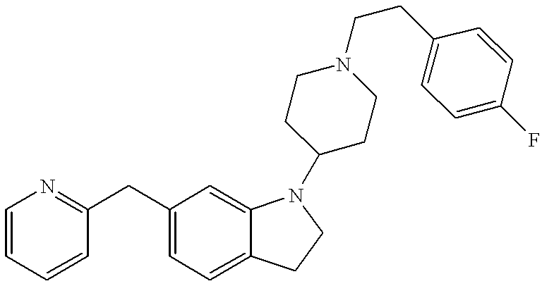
C1(CC2=NC=CC=C2)=CC=C2C(=C1)N(C1CCN(CCC3=CC=C(F)C=C3)CC1)CC2
